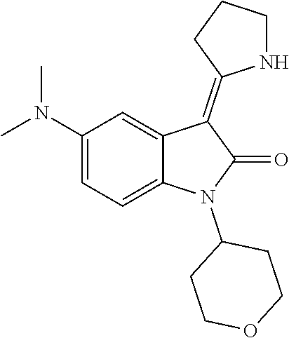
C1(N2C(=O)C(=C3NCCC3)C3=CC(N(C)C)=CC=C23)CCOCC1
